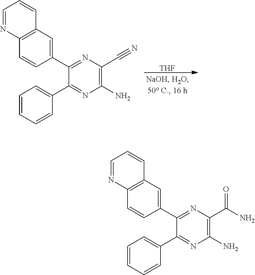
C1(C2=CC3=C(C=C2)N=CC=C3)=NC(C(N)=O)=C(N)N=C1C1=CC=CC=C1.C1(C2=CC3=C(C=C2)N=CC=C3)=NC(C#N)=C(N)N=C1C1=CC=CC=C1.[THF]
